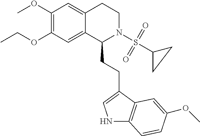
C1(OC)=C(OCC)C=C2C(=C1)CCN(S(C1CC1)(=O)=O)C2CCC1=CNC2=C1C=C(OC)C=C2
